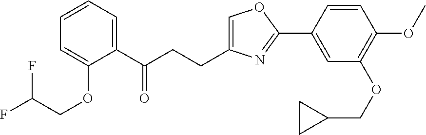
C1=C(CCC(C2=CC=CC=C2OCC(F)F)=O)N=C(C2=CC(OCC3CC3)=C(OC)C=C2)O1
